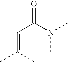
C(C(N(C)C)=O)=C(C)C
